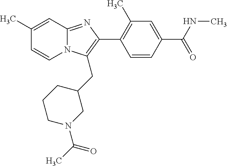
C1(C)=CC2=NC(C3=C(C)C=C(C(NC)=O)C=C3)=C(CC3CN(C(C)=O)CCC3)N2C=C1
